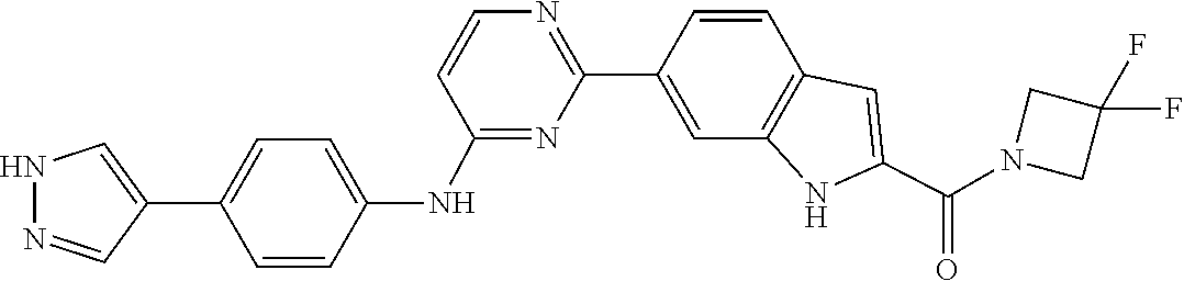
C1=CC2=C(C=C1C1=NC=CC(NC3=CC=C(C4=CNN=C4)C=C3)=N1)NC(C(N1CC(F)(F)C1)=O)=C2
